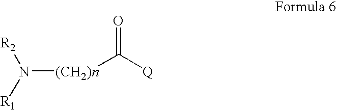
[R2]N([R1])[(CH2)n]C(=O)[Q]
